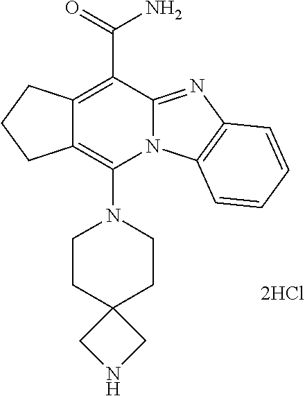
C12=C(N3CCC4(CC3)CNC4)N3C(=NC4=C3C=CC=C4)C(C(N)=O)=C1CCC2.[2HCl]
